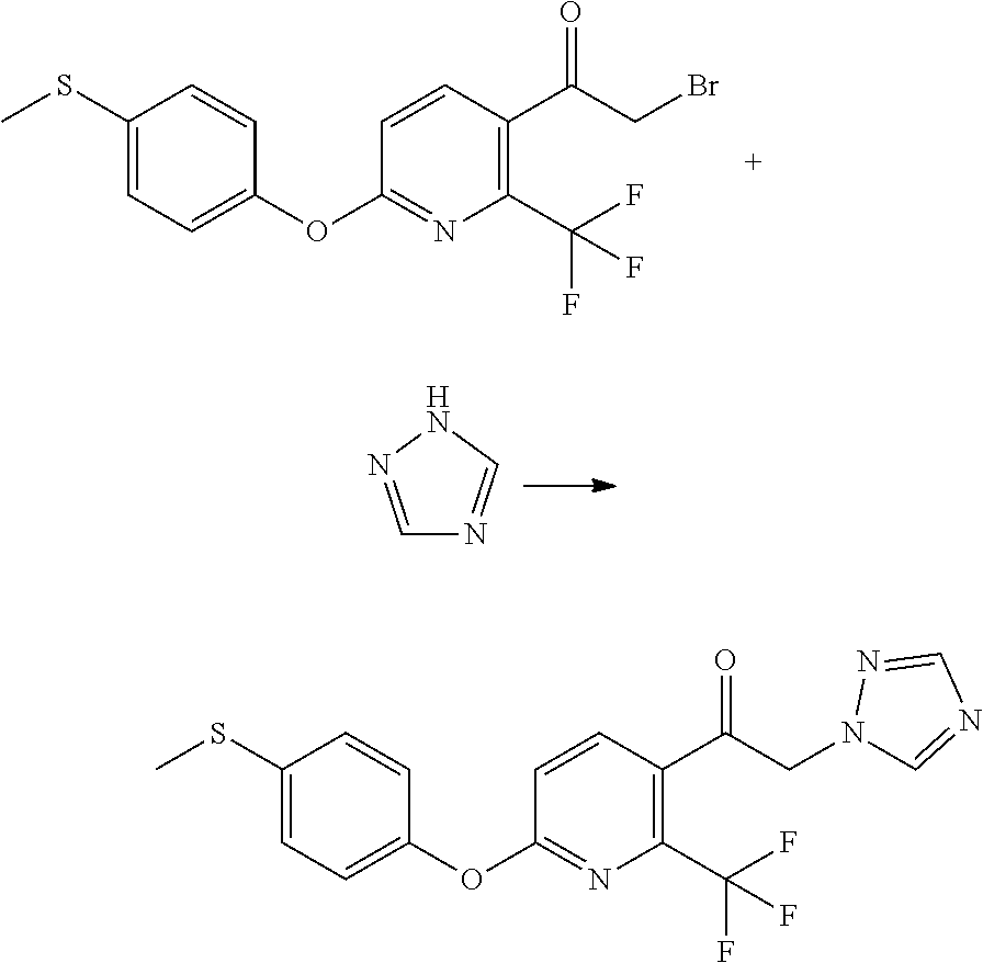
C1(SC)=CC=C(OC2=NC(C(F)(F)F)=C(C(CBr)=O)C=C2)C=C1.C1=NNC=N1.C1(SC)=CC=C(OC2=NC(C(F)(F)F)=C(C(CN3C=NC=N3)=O)C=C2)C=C1
